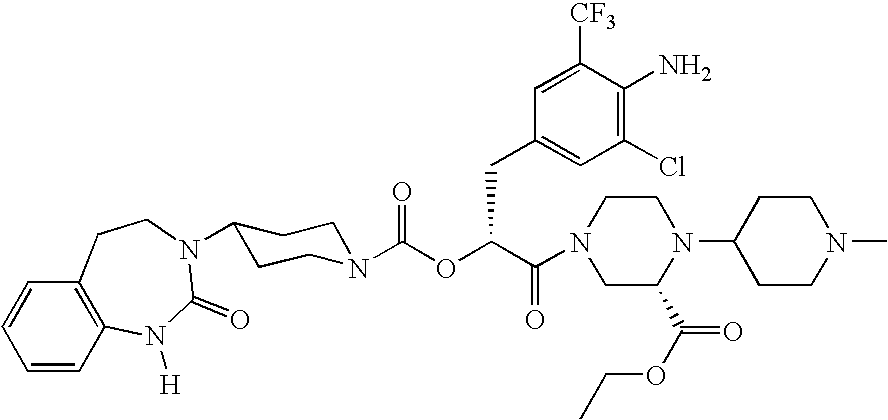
C1(Cl)=C(N)C([CF3])=CC(CC(OC(=O)N2CCC(N3C(=O)N([H])C4=C(C=CC=C4)CC3)CC2)C(=O)N2CC(C(OCC)=O)N(C3CCN(C)CC3)CC2)=C1
